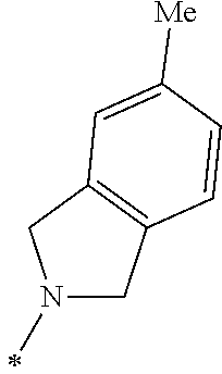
N1(C)CC2=C(C1)C=C([Me])C=C2
